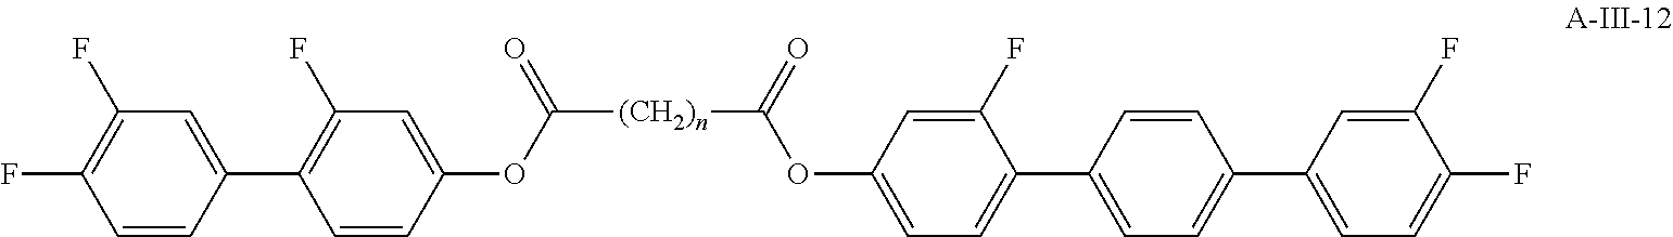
C1=CC(OC([(CH2)n]C(OC2=CC=C(C3=CC=C(C4=CC=C(F)C(F)=C4)C=C3)C(F)=C2)=O)=O)=CC(F)=C1C1=CC(F)=C(F)C=C1
